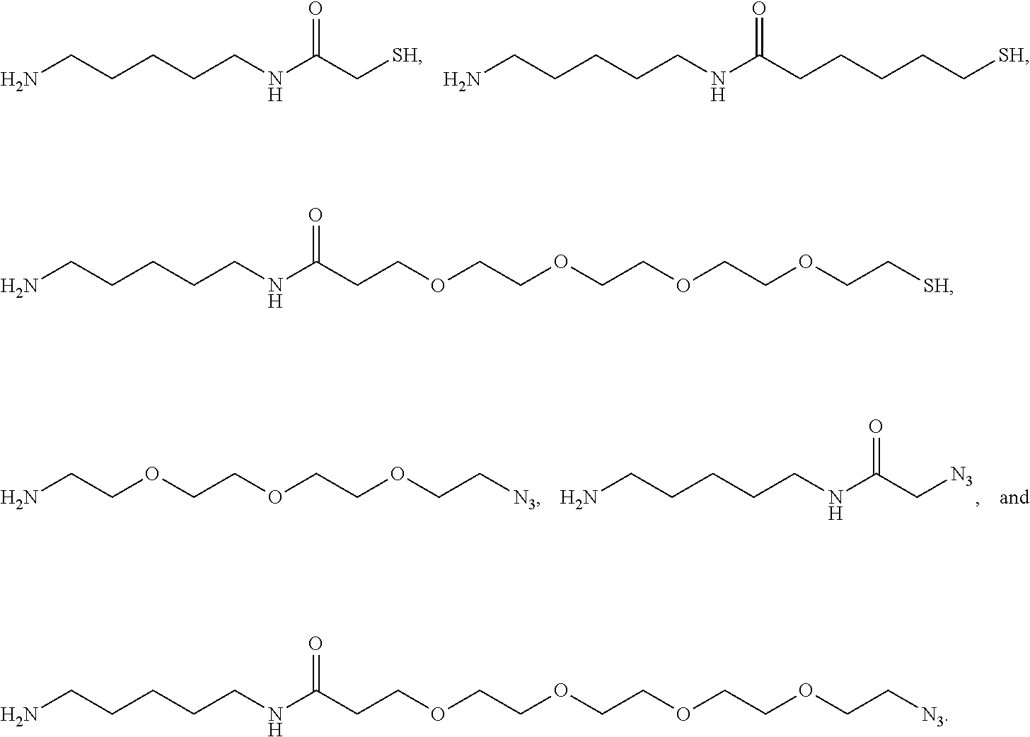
NCCCCCNC(C[SH])=O.NCCCCCNC(CCCCC[SH])=O.NCCCCCNC(C[N3])=O.NCCOCCOCCOCC[N3].NCCCCCNC(CCOCCOCCOCCOCC[SH])=O.NCCCCCNC(CCOCCOCCOCCOCC[N3])=O
